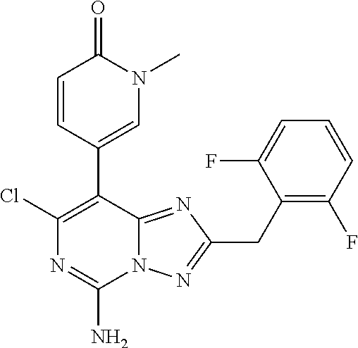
N12C(=NC(CC3=C(F)C=CC=C3F)=N1)C(C1=CN(C)C(=O)C=C1)=C(Cl)N=C2N
